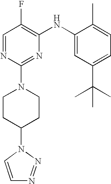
C1=NC(N2CCC(N3C=CN=N3)CC2)=NC(NC2=CC(C(C)(C)C)=CC=C2C)=C1F
